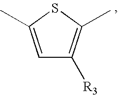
C1=C(C)SC(C)=C1[R3]
